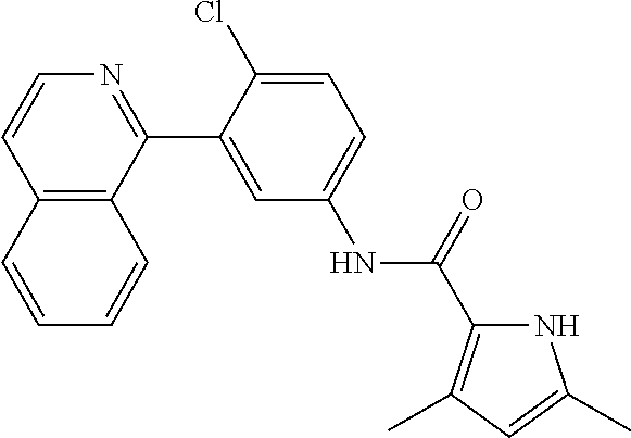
C12=C(C(C3=CC(NC(=O)C4=C(C)C=C(C)N4)=CC=C3Cl)=NC=C1)C=CC=C2
